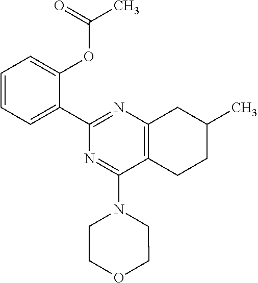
C1=CC=C(C2=NC3=C(C(N4CCOCC4)=N2)CCC(C)C3)C(OC(=O)C)=C1
